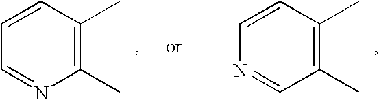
C1(C)=C(C)C=CC=N1.C1(C)=C(C)C=CN=C1
